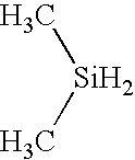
C[Si]C
